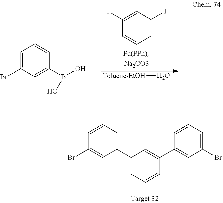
C1(C2=CC=CC(C3=CC(Br)=CC=C3)=C2)=CC=CC(Br)=C1.C1=C(I)C=C(I)C=C1.[Toluene-EtOH]O.C1=C(Br)C=C(B(O)O)C=C1
